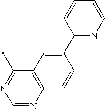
C12=C(N=CN=C1C)C=CC(C1=NC=CC=C1)=C2
